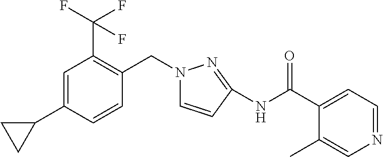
C1=C(C2CC2)C=CC(CN2C=CC(NC(C3=CC=NC=C3C)=O)=N2)=C1C(F)(F)F
